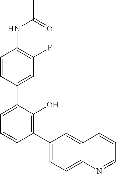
C1=CC(C2=CC=CC(C3=CC=C4C(=C3)C=CC=N4)=C2O)=CC(F)=C1NC(C)=O
